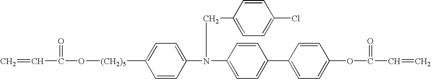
C=CC(=O)O[(CH2)5]C1=CC=C(N(CC2=CC=C(Cl)C=C2)C2=CC=C(C3=CC=C(OC(=O)C=C)C=C3)C=C2)C=C1
